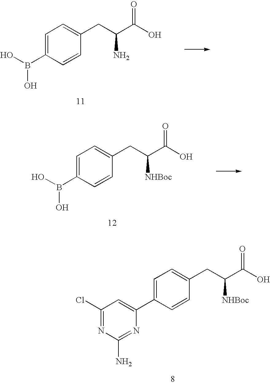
C1=C(C2=CC(Cl)=NC(N)=N2)C=CC(CC(C(O)=O)[NHBoc])=C1.C1=C(B(O)O)C=CC(CC(C(O)=O)N)=C1.C1=C(B(O)O)C=CC(CC(C(O)=O)[NHBoc])=C1
